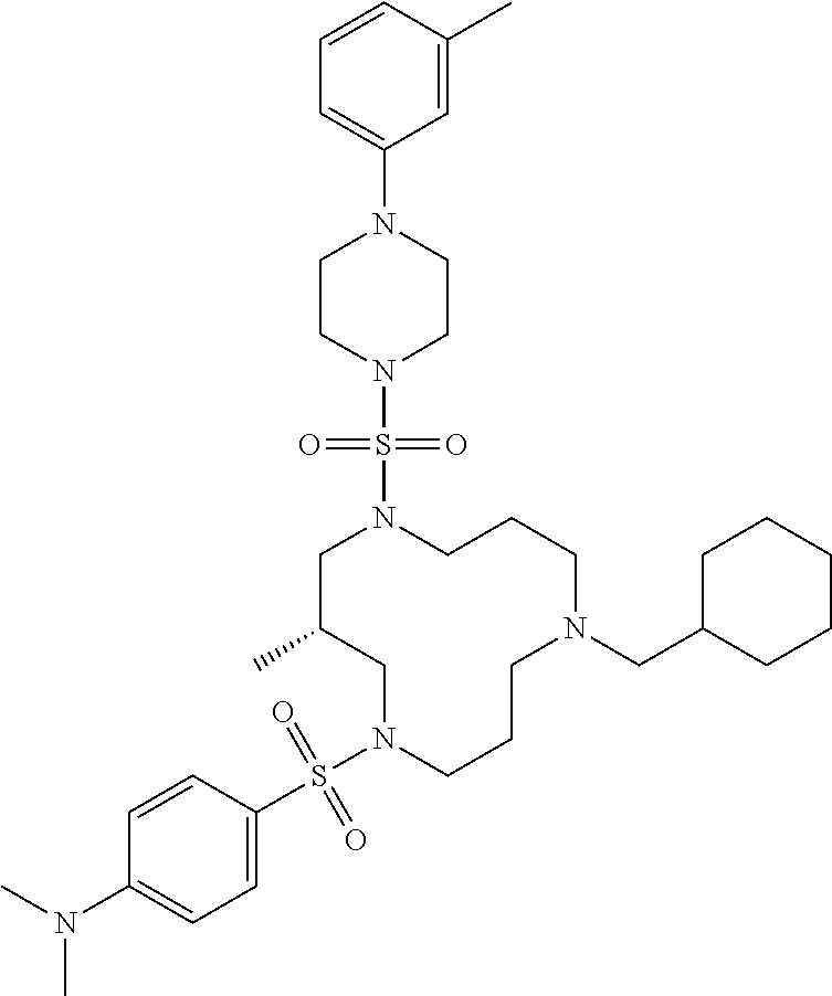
C1C(C)CN(S(C2=CC=C(N(C)C)C=C2)(=O)=O)CCCN(CC2CCCCC2)CCCN1S(N1CCN(C2=CC=CC(C)=C2)CC1)(=O)=O
